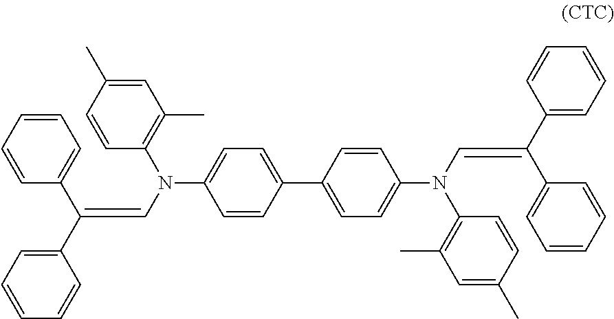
C1=CC(C2=CC=C(N(C=C(C3=CC=CC=C3)C3=CC=CC=C3)C3=C(C)C=C(C)C=C3)C=C2)=CC=C1N(C=C(C1=CC=CC=C1)C1=CC=CC=C1)C1=C(C)C=C(C)C=C1
